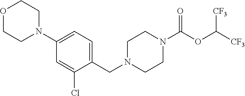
C(N1CCN(C(OC([CF3])[CF3])=O)CC1)C1=CC=C(N2CCOCC2)C=C1Cl
